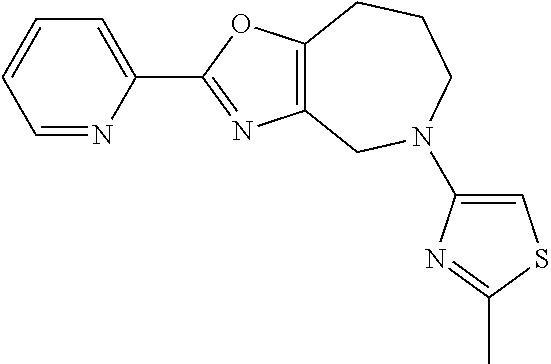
C1=NC(C2=NC3=C(O2)CCCN(C2=CSC(C)=N2)C3)=CC=C1
